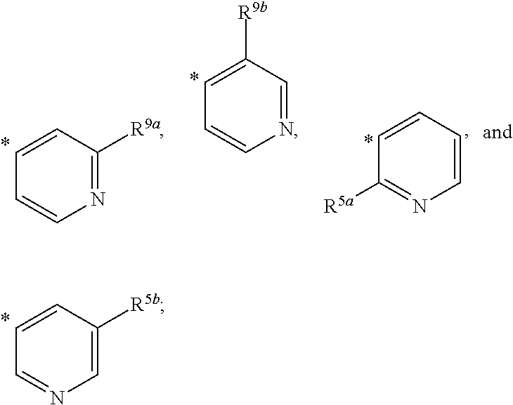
C1=C([R9b])C=NC=C1.C1=CC([R9a])=NC=C1.C1=CC=CN=C1[R5a].C1=CC([R5b])=CN=C1
